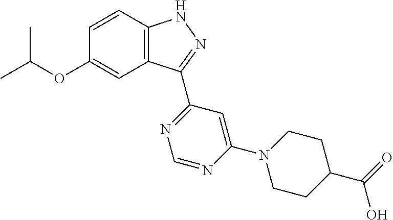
O(C1=CC2=C(C=C1)NN=C2C1=NC=NC(N2CCC(C(=O)O)CC2)=C1)C(C)C
